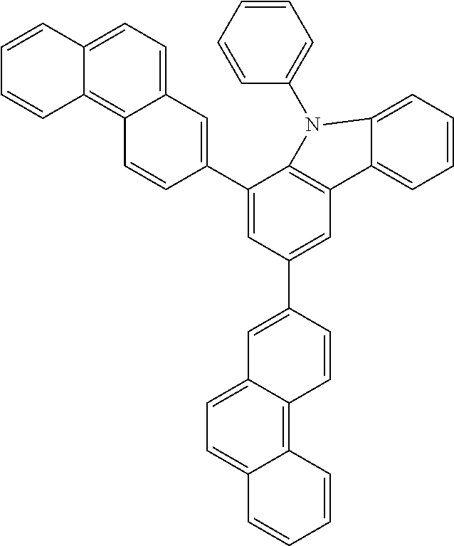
C1(C2=CC3=CC=C4C(=C3C=C2)C=CC=C4)=CC(C2=CC3=CC=C4C(=C3C=C2)C=CC=C4)=CC2=C1N(C1=CC=CC=C1)C1=CC=CC=C21
